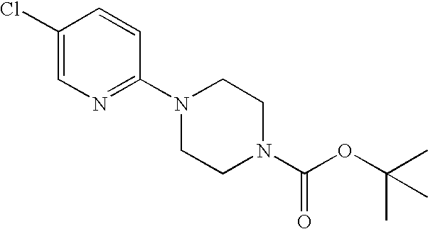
C1(Cl)=CN=C(N2CCN(C(OC(C)(C)C)=O)CC2)C=C1
